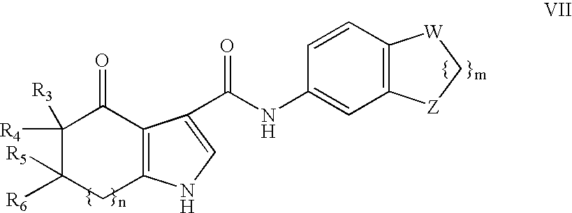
C12=C(C(=O)C([R4])([R3])C([R6])([R5])C1)C(C(=O)NC1=CC3=C(C=C1)[W]C[Z]3)=CN2
